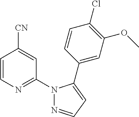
C1=CN=C(N2N=CC=C2C2=CC(OC)=C(Cl)C=C2)C=C1[CN]
